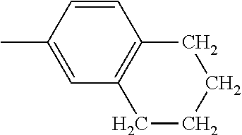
C1=C(C)C=CC2=C1CCCC2
